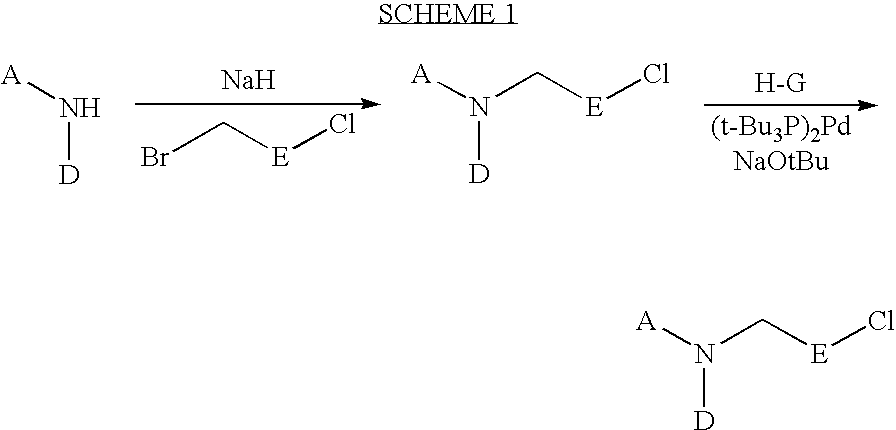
[D]N[A].BrC[E]Cl.[Na].N(C[E]Cl)([A])[D].N(C[E]Cl)([A])[D]
